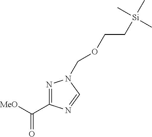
N1=C(C([MeO])=O)N=CN1COCC[Si](C)(C)C
